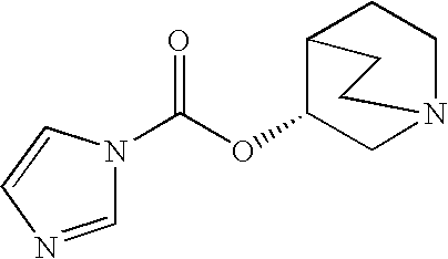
C1=NC=CN1C(OC1CN2CCC1CC2)=O
